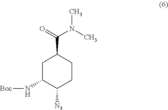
C1C(N[Boc])C([N3])CCC1C(=O)N(C)C
